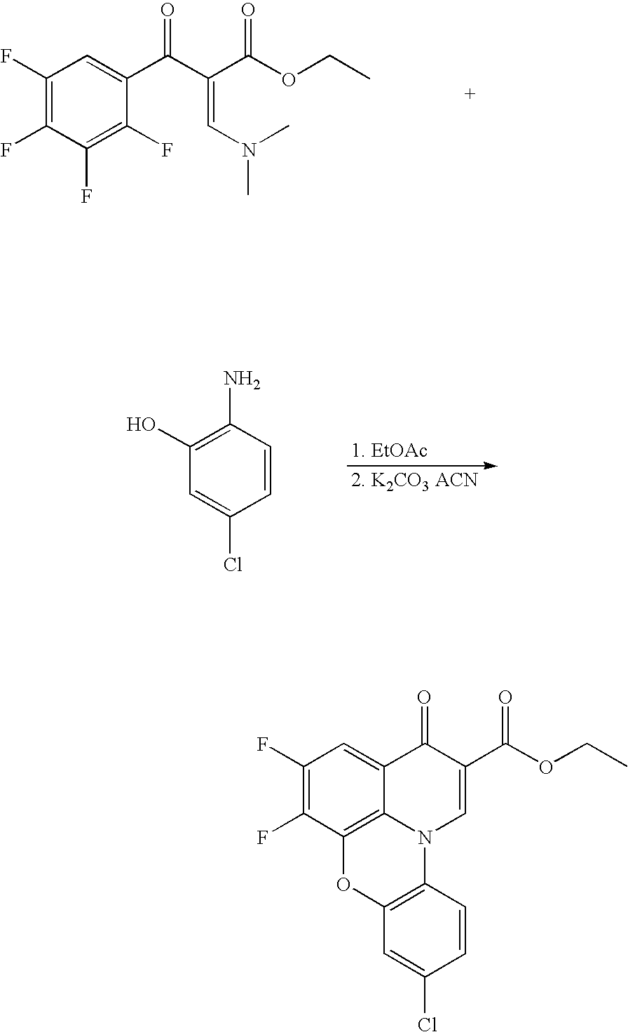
C1(F)=C(F)C2=C3C(=C1)C(=O)C(C(OCC)=O)=CN3C1=C(O2)C=C(Cl)C=C1.C1(O)=C(N)C=CC(Cl)=C1.C1(F)=C(F)C(F)=C(F)C(C(C(C(OCC)=O)=CN(C)C)=O)=C1
